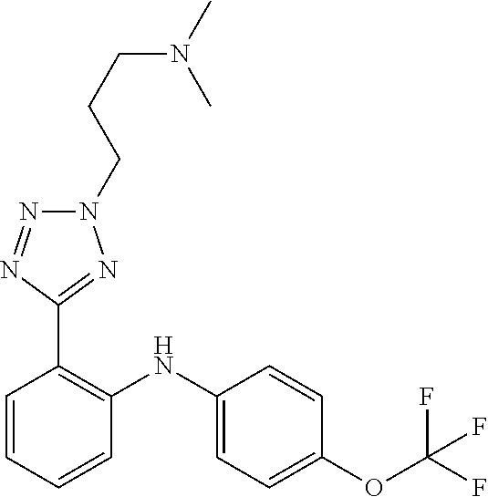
C1=CC(OC(F)(F)F)=CC=C1NC1=C(C2=NN(CCCN(C)C)N=N2)C=CC=C1
